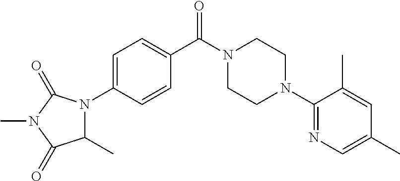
C1=C(N2C(C)C(=O)N(C)C2=O)C=CC(C(N2CCN(C3=NC=C(C)C=C3C)CC2)=O)=C1
